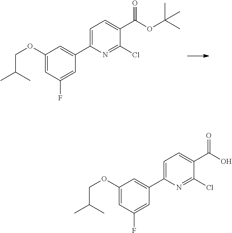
CC(OC(C1=CC=C(C2=CC(OCC(C)C)=CC(F)=C2)N=C1Cl)=O)(C)C.OC(C1=CC=C(C2=CC(OCC(C)C)=CC(F)=C2)N=C1Cl)=O
